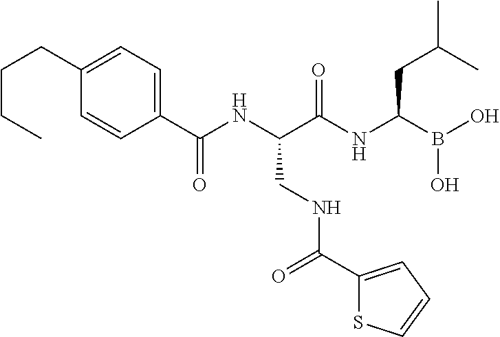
C1(C(NC(C(NC(B(O)O)CC(C)C)=O)CNC(C2=CC=CS2)=O)=O)=CC=C(CCCC)C=C1
